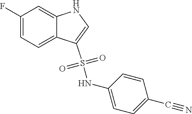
C1(F)=CC=C2C(=C1)NC=C2S(NC1=CC=C(C#N)C=C1)(=O)=O
